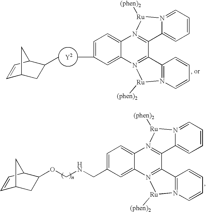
C1=C(C)C=C2C(=C1)N1=C(C3=N2[Ru]([(phen)2])N2=C3C=CC=C2)C2=CC=CC=N2[Ru]1[(phen)2].[Y2].CC1CC2C=CC1C2.C1=C(CNCOC2CC3C=CC2C3)C=C2C(=C1)N1=C(C3=N2[Ru]([(phen)2])N2=C3C=CC=C2)C2=CC=CC=N2[Ru]1[(phen)2]
